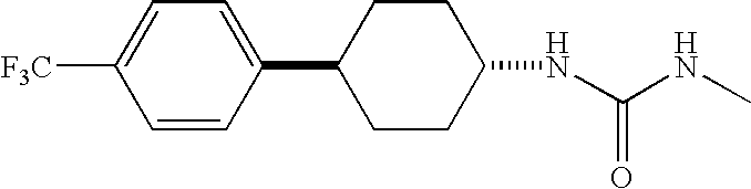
C(NC)(=O)NC1CCC(C2=CC=C([F3C])C=C2)CC1
